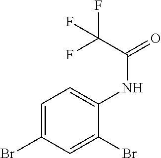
C1=C(Br)C=C(Br)C(NC(=O)C(F)(F)F)=C1
